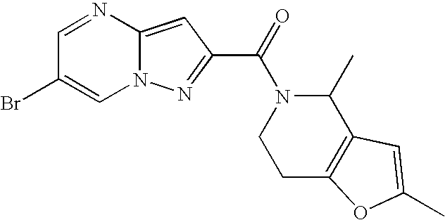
C1=NC2=CC(C(=O)N3C(C)C4=C(CC3)OC(C)=C4)=NN2C=C1Br
